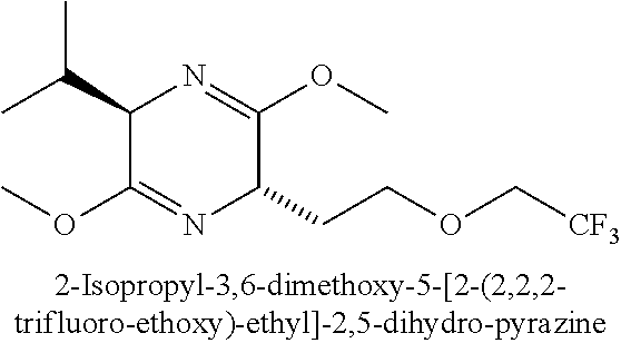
CC(C)C1C(OC)=NC(CCOC[CF3])C(OC)=N1
